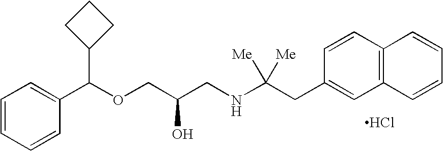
C1=CC=CC(C(OCC(CNC(CC2=CC3=C(C=C2)C=CC=C3)([Me])[Me])O)C2CCC2)=C1.Cl
